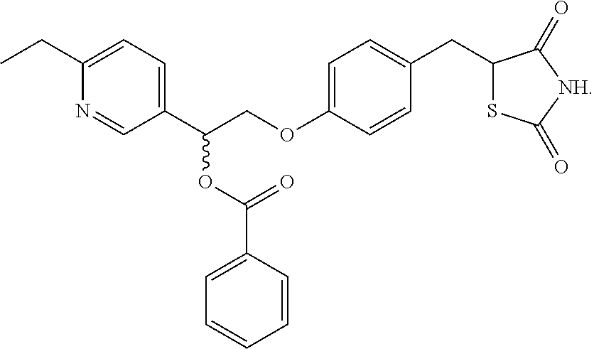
C1(CC)=CC=C(C(COC2=CC=C(CC3SC(=O)[NH]C3=O)C=C2)OC(C2=CC=CC=C2)=O)C=N1
